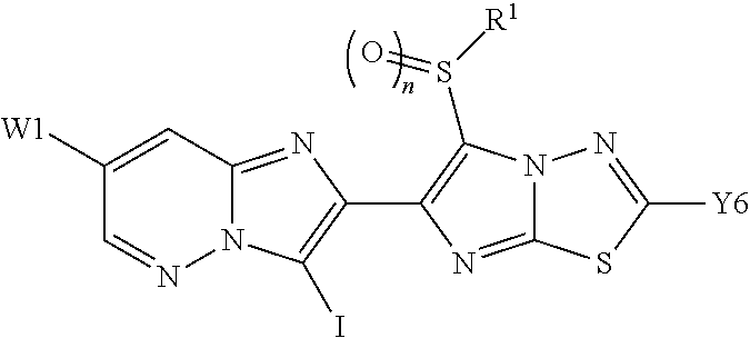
N12C(=NC(C3=C(S([R1])=O)N4C(=N3)SC([Y6])=N4)=C1I)C=C([W1])C=N2
